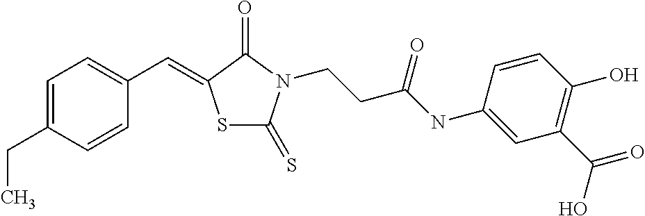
C1=CC(CC)=CC=C1C=C1SC(=S)N(CCC(NC2=CC(C(=O)O)=C(O)C=C2)=O)C1=O
